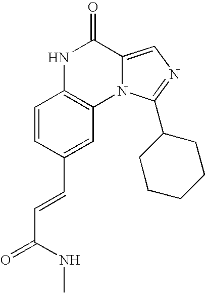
N1C2=C(N3C(=CN=C3C3CCCCC3)C1=O)C=C(C=CC(=O)NC)C=C2
